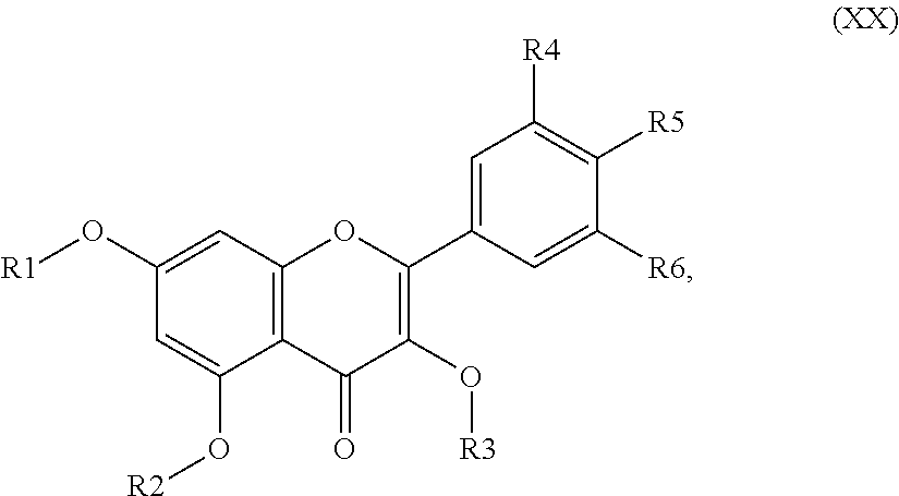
C12=C(C=C(O[R1])C=C1O[R2])OC(C1=CC([R4])=C([R5])C([R6])=C1)=C(O[R3])C2=O
